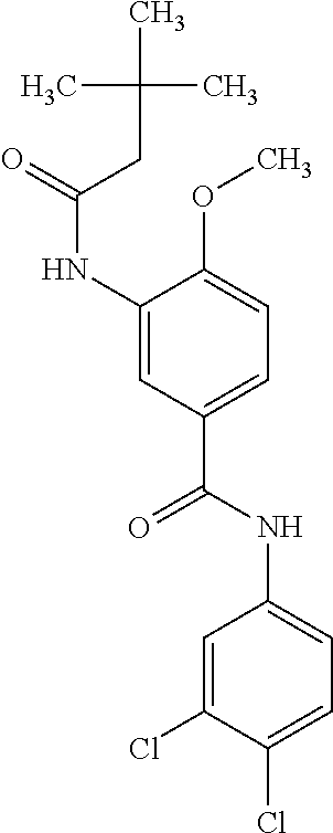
C1(NC(=O)CC(C)(C)C)=CC(C(NC2=CC=C(Cl)C(Cl)=C2)=O)=CC=C1OC
